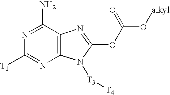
N1=C(N)C2=C(N=C1[T1])N([T3][T4])C(OC(O[alkyl])=O)=N2
